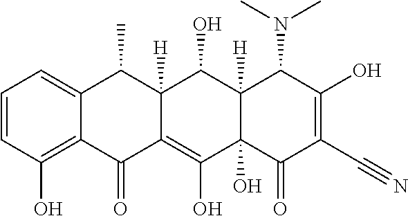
C1=CC(O)=C2C(=C1)C(C)C1([H])C(=C(O)C3(O)C([H])(C1O)C(N(C)C)C(O)=C(C#N)C3=O)C2=O
